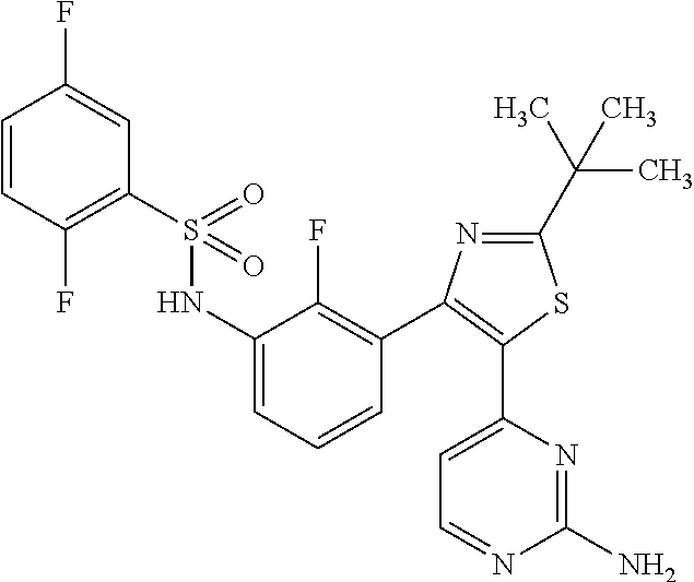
S(=O)(=O)(NC1=CC=CC(C2=C(C3=CC=NC(N)=N3)SC(C(C)(C)C)=N2)=C1F)C1=C(F)C=CC(F)=C1
